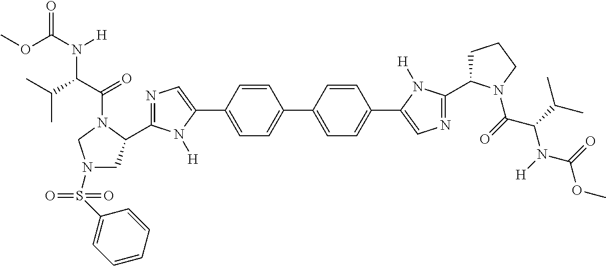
C1=CC(C2=CN=C(C3CN(S(=O)(C4=CC=CC=C4)=O)CN3C(=O)C(N([H])C(=O)OC)C(C)C)N2[H])=CC=C1C1=CC=C(C2=CN=C(C3CCCN3C(C(N(C(OC)=O)[H])C(C)C)=O)N2[H])C=C1
